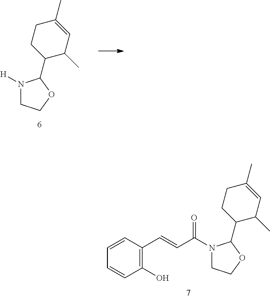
N1([H])CCOC1C1C(C)C=C(C)CC1.C(=CC1=C(O)C=CC=C1)C(=O)N1CCOC1C1C(C)C=C(C)CC1
